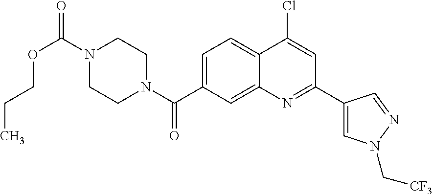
N1(C(OCCC)=O)CCN(C(=O)C2=CC=C3C(=C2)N=C(C2=CN(C[CF3])N=C2)C=C3Cl)CC1
